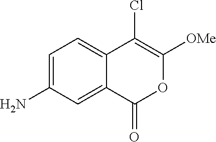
C1=C(N)C=C2C(=C1)C(Cl)=C([OMe])OC2=O
